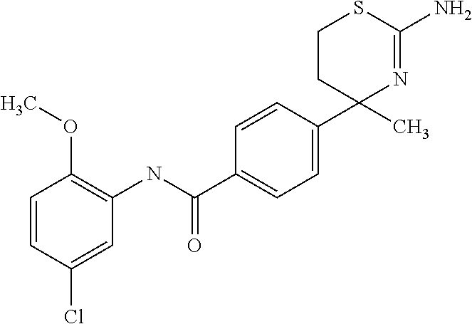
C1=CC(C2(C)N=C(N)SCC2)=CC=C1C(NC1=C(OC)C=CC(Cl)=C1)=O
